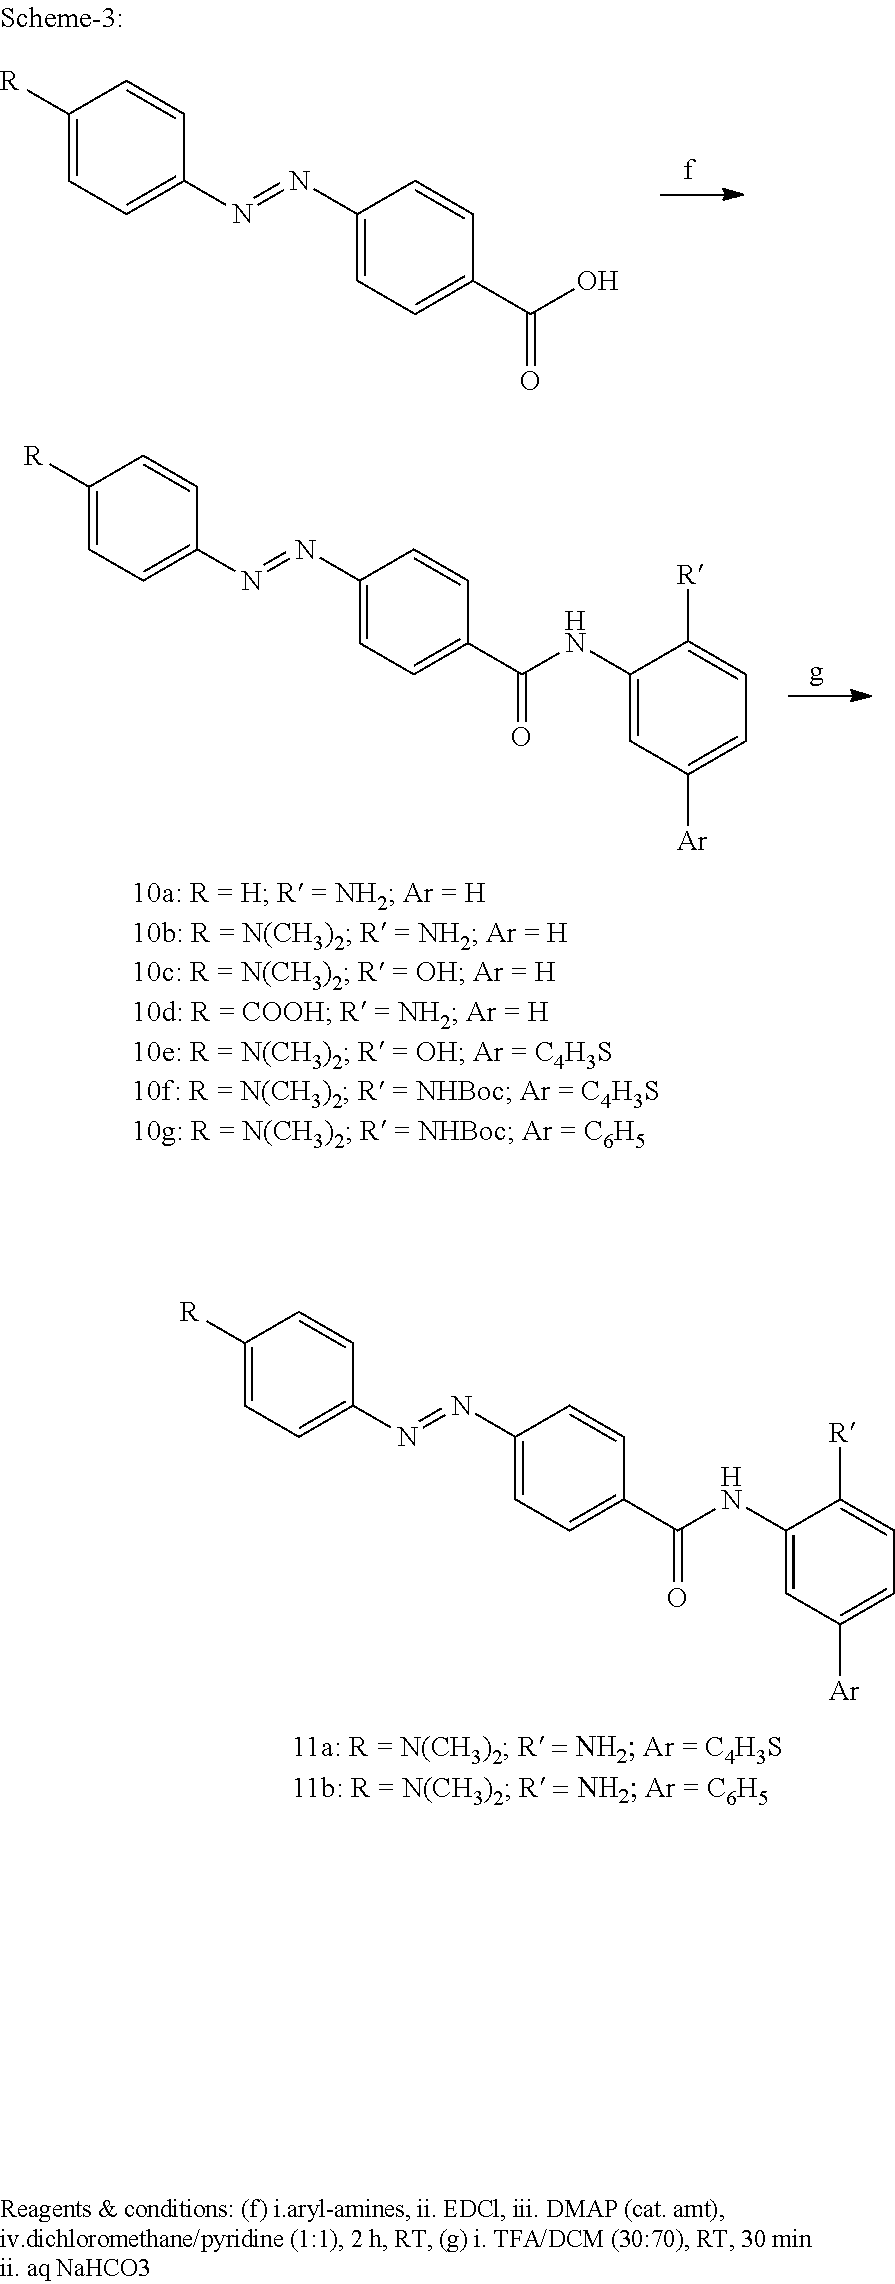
C1([R])=CC=C(N=NC2=CC=C(C(NC3=CC([Ar])=CC=C3[R])=O)C=C2)C=C1.C1([R])=CC=C(N=NC2=CC=C(C(NC3=CC([Ar])=CC=C3[R])=O)C=C2)C=C1.C1([R])=CC=C(N=NC2=CC=C(C(=O)O)C=C2)C=C1
